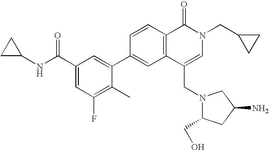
C1C(NC(C2=CC(F)=C(C)C(C3=CC4=C(C=C3)C(=O)N(CC3CC3)C=C4CN3C(CO)CC(N)C3)=C2)=O)C1
